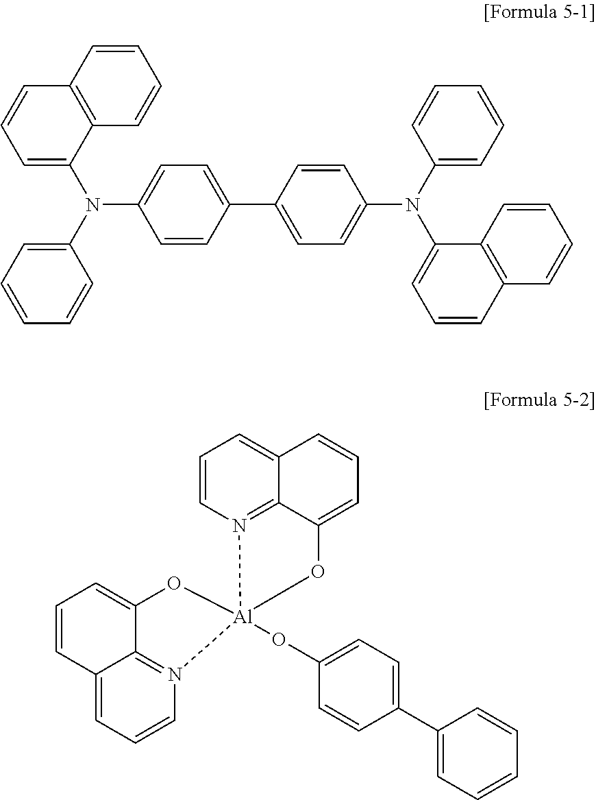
C1=CC2=C(C=C1)C(N(C1=CC=CC=C1)C1=CC=C(C3=CC=C(N(C4=CC=CC5=C4C=CC=C5)C4=CC=CC=C4)C=C3)C=C1)=CC=C2.C1=CN2=C3C(=C1)C=CC=C3O[Al]21(OC2=CC=C(C3=CC=CC=C3)C=C2)N2=C3C(=CC=C2)C=CC=C3O1
